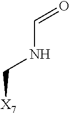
[X7]CNC=O
